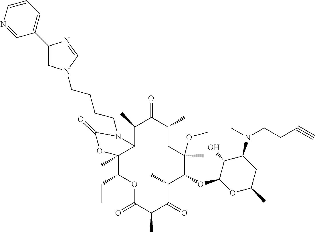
C12C(C)(C(CC)OC(=O)C(C)C(=O)C(C)C(OC3OC(C)CC(N(C)CCC#C)C3O)C(C)(OC)CC(C)C(=O)C1C)OC(=O)N2CCCCN1C=C(C2=CC=CN=C2)N=C1
